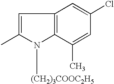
C1=C(C)N([(CH2)3COOC2H5])C2=C1C=C(Cl)C=C2C
